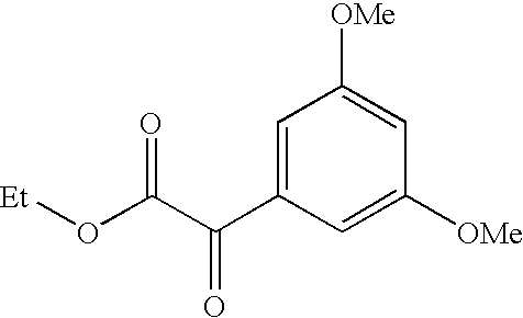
C1=C(C(C(=O)O[Et])=O)C=C([OMe])C=C1[OMe]
